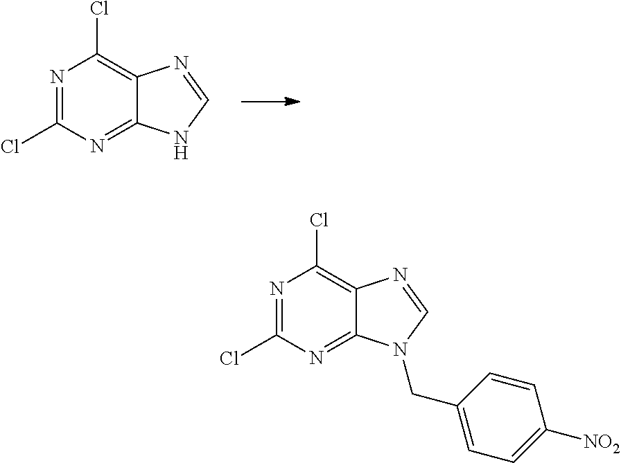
N1=C(Cl)N=C2C(=C1Cl)N=CN2.N1=C(Cl)N=C2C(=C1Cl)N=CN2CC1=CC=C([NO2])C=C1
